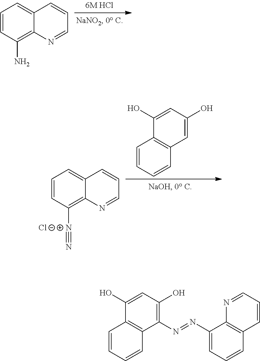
C1=CC(N)=C2C(=C1)C=CC=N2.C1=CC([N+]#N)=C2C(=C1)C=CC=N2.C1=CC=CC2=C1C(O)=CC(O)=C2.[Cl-].C1(O)=CC(O)=C(N=NC2=CC=CC3=C2N=CC=C3)C2=C1C=CC=C2
